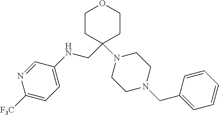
N1=CC(NCC2(N3CCN(CC4=CC=CC=C4)CC3)CCOCC2)=CC=C1[F3C]
